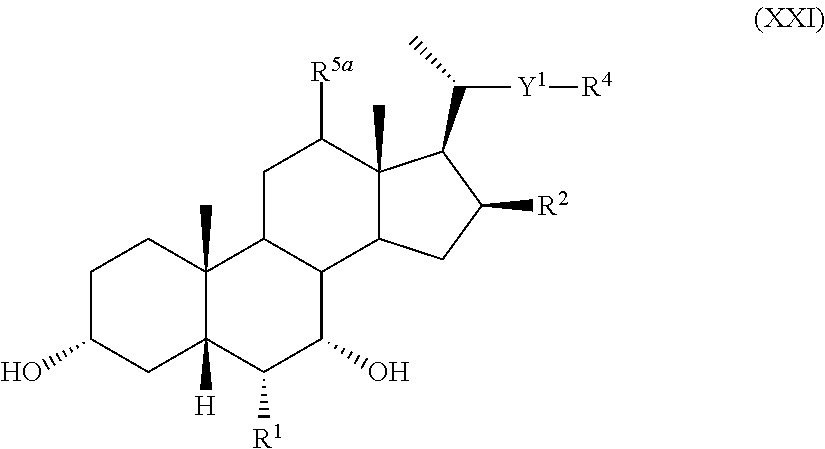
C1C(O)CC2([H])C(C)(C1)C1C(C(O)C2[R1])C2C(C)(C([R5a])C1)C(C(C)[Y1][R4])C([R2])C2
